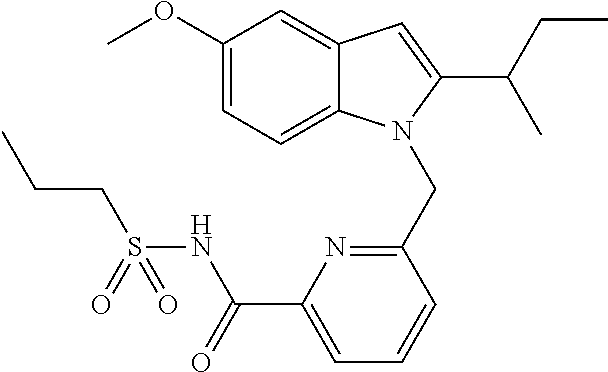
C1(OC)=CC=C2C(=C1)C=C(C(C)CC)N2CC1=NC(C(NS(CCC)(=O)=O)=O)=CC=C1
